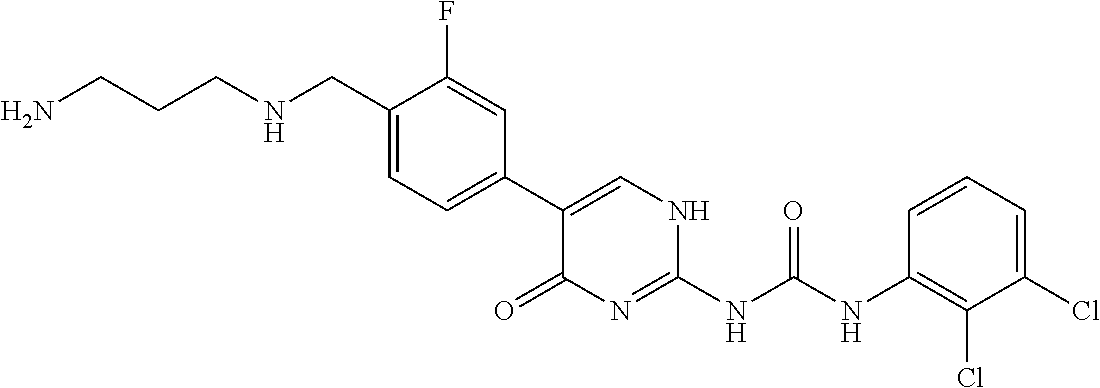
NCCCNCC1=CC=C(C2=CNC(NC(NC3=C(Cl)C(Cl)=CC=C3)=O)=NC2=O)C=C1F
